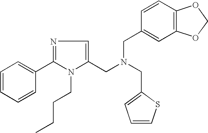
N1=C(C2=CC=CC=C2)N(CCCC)C(CN(CC2=CC3=C(C=C2)OCO3)CC2=CC=CS2)=C1
